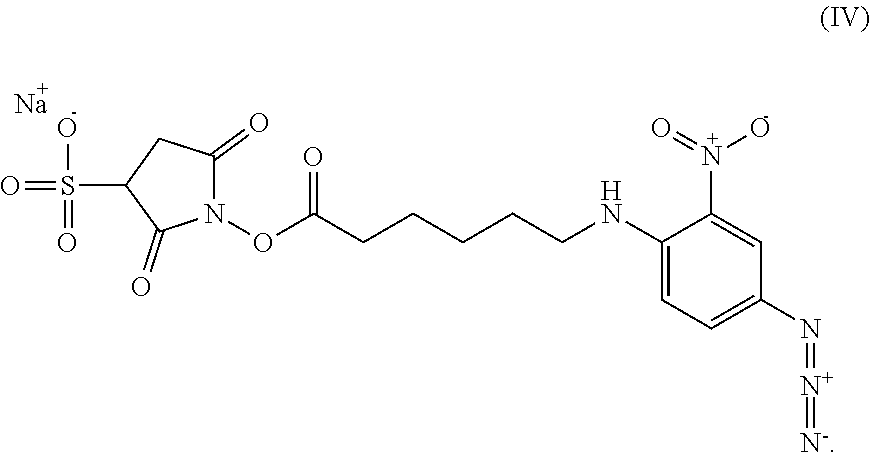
C1=C(NCCCCCC(ON2C(=O)C(S(O)(=O)=O)CC2=O)=O)C(N(=O)O)=CC(N=[N+]=[N-])=C1.[Na]
